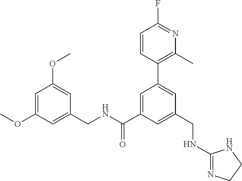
C1(CNC(C2=CC(C3=C(C)N=C(F)C=C3)=CC(CNC3=NCCN3)=C2)=O)=CC(OC)=CC(OC)=C1
